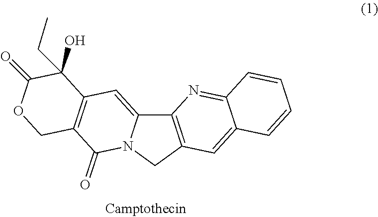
C12=C(CN3C1=CC1=C(C3=O)COC(=O)C1(O)CC)C=C1C(=N2)C=CC=C1
